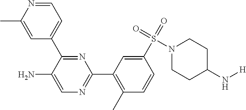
C1=NC(C)=CC(C2=NC(C3=C(C)C=CC(S(=O)(=O)N4CCC(N[H])CC4)=C3)=NC=C2N)=C1
